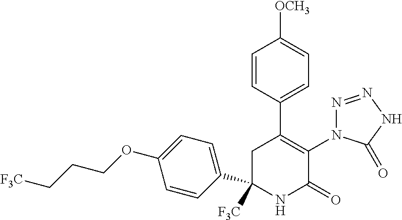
C1=CC(C2=C(N3N=NNC3=O)C(=O)NC([F3C])(C3=CC=C(OCCC[F3C])C=C3)C2)=CC=C1[OCH3]
